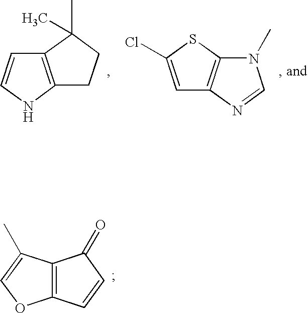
C12=C(NC=C1)CCC2(C)C.C12=C(SC(Cl)=C1)N(C)C=N2.C12=C(C(C)=CO1)C(=O)C=C2
